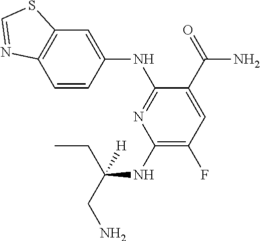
C1(NC(CC)(CN)[H])=C(F)C=C(C(=O)N)C(NC2=CC3=C(C=C2)N=CS3)=N1
